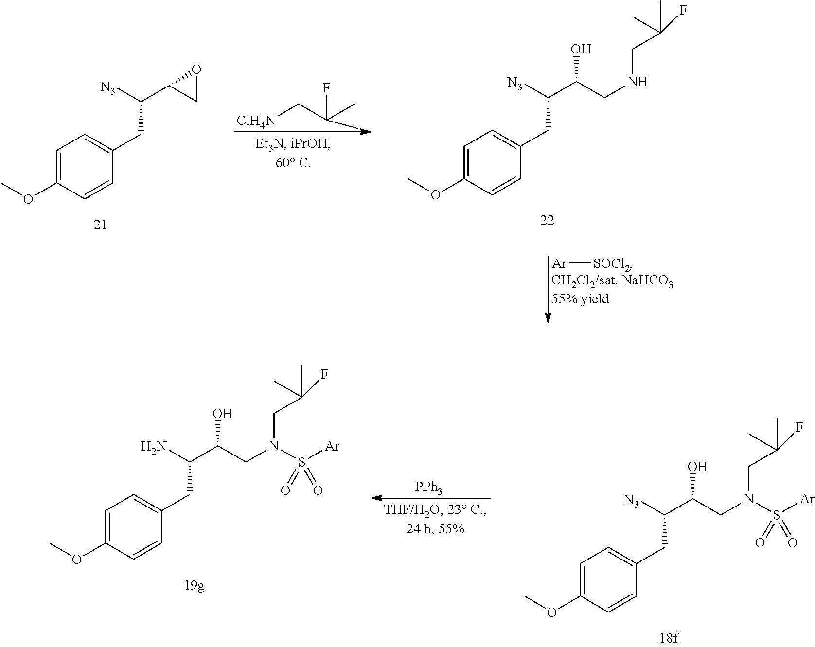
C1=C(OC)C=CC(CC(C(CNCC(C)(C)F)O)[N3])=C1.[Ar][SOCl2].C1=C(OC)C=CC(CC(C2CO2)[N3])=C1.[ClH4N]CC(F)(C)C.C1=C(OC)C=CC(CC(C(CN(CC(C)(C)F)S([Ar])(=O)=O)O)[N3])=C1.[PPh3].C1=C(OC)C=CC(CC(C(CN(CC(C)(C)F)S([Ar])(=O)=O)O)N)=C1
